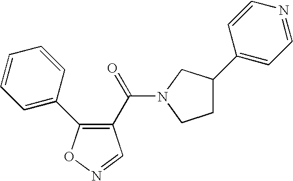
C1=C(C2=C(C(=O)N3CC(C4=CC=NC=C4)CC3)C=NO2)C=CC=C1
